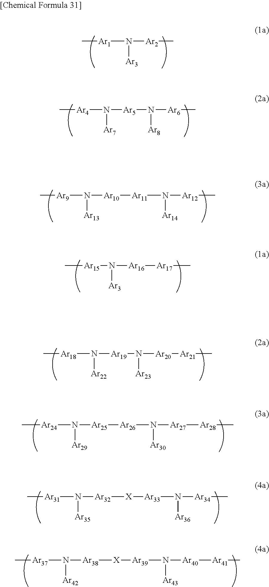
[Ar1](N([Ar2]C)[Ar3])C.[Ar4](N([Ar5]N([Ar6]C)[Ar8])[Ar7])C.[Ar9](N([Ar10][Ar11]N([Ar12]C)[Ar14])[Ar13])C.[Ar15](N([Ar16][Ar17]C)[Ar3])C.[Ar18](N([Ar19]N([Ar20][Ar21]C)[Ar23])[Ar22])C.[Ar24](N([Ar25][Ar26]N([Ar27][Ar28]C)[Ar30])[Ar29])C.[Ar31](N([Ar32][X][Ar33]N([Ar34]C)[Ar36])[Ar35])C.[Ar37](N([Ar38][X][Ar39]N([Ar40][Ar41]C)[Ar43])[Ar42])C
